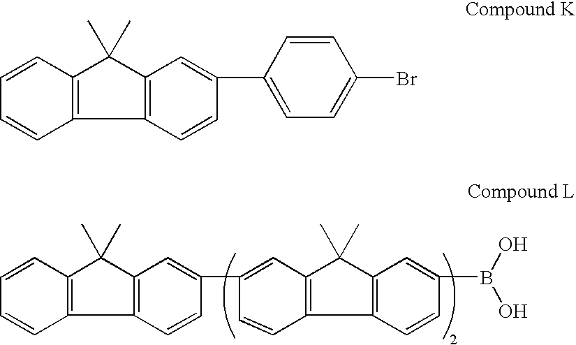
C1=CC(C2=CC3=C(C4=C(C=C(B(O)O)C=C4)C3(C)C)C=C2)=CC2=C1C1=C(C2(C)C)C=CC=C1.C1=CC(C2=CC=C(Br)C=C2)=CC2=C1C1=C(C2(C)C)C=CC=C1
